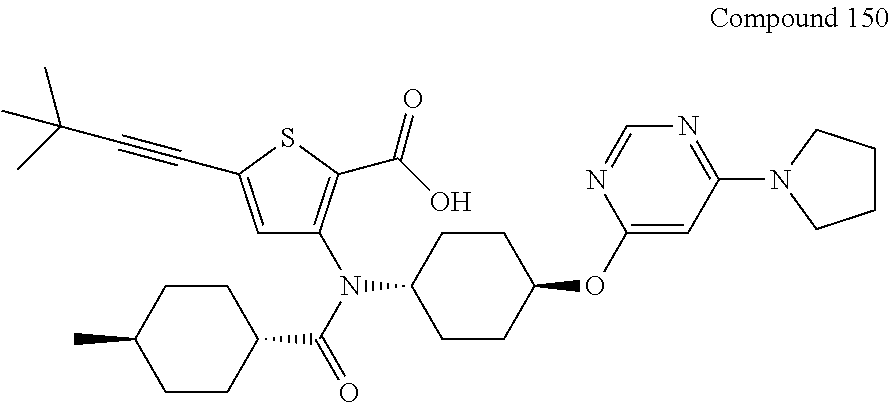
C1CC(N(C(=O)C2CCC(C)CC2)C2=C(C(=O)O)SC(C#CC(C)(C)C)=C2)CCC1OC1=CC(N2CCCC2)=NC=N1
